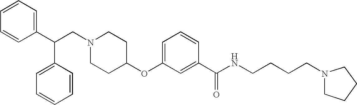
C(N1CCC(OC2=CC=CC(C(NCCCCN3CCCC3)=O)=C2)CC1)C(C1=CC=CC=C1)C1=CC=CC=C1
